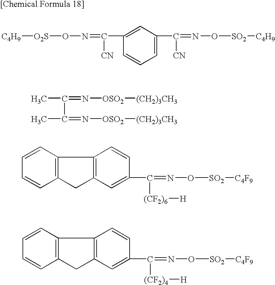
C1=C(C([CN])=NO[SO2][C4H9])C=C(C([CN])=NO[O2S][C4H9])C=C1.CC(C(C)=N[OSO2][(CH2)3CH3])=N[OSO2][(CH2)3CH3].C12=C(C=CC=C1)C1=C(C2)C=C(C(=NO[SO2][C4F9])[(CF2)6][H])C=C1.C12=C(C=CC=C1)C1=C(C2)C=C(C(=NO[SO2][C4F9])[(CF2)4][H])C=C1
